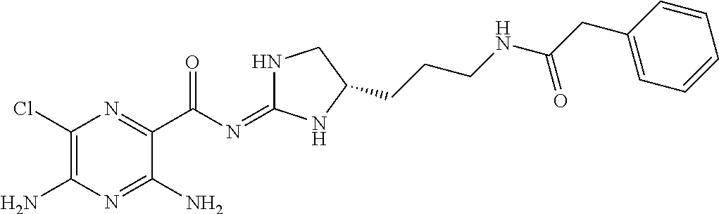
C1(Cl)=C(N)N=C(N)C(C(N=C2NCC(CCCNC(CC3=CC=CC=C3)=O)N2)=O)=N1
